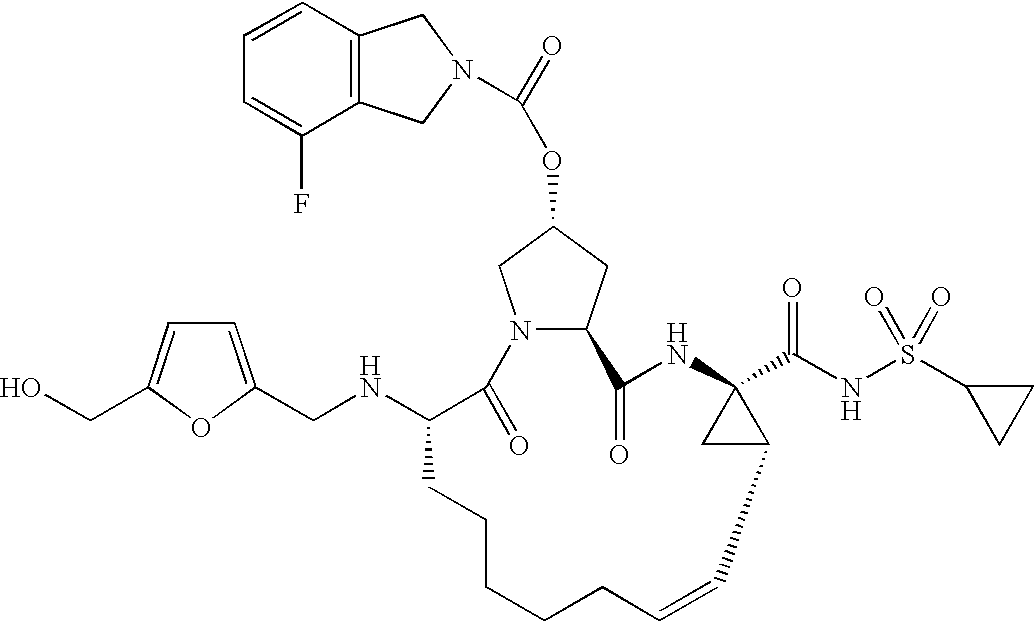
C12=C(C=CC=C1F)CN(C(=O)OC1CN3C(C1)C(=O)NC1(C(NS(C4CC4)(=O)=O)=O)CC1C=CCCCCCC(NCC1=CC=C(CO)O1)C3=O)C2
